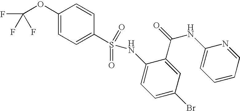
C1(OC(F)(F)F)=CC=C(S(NC2=CC=C(Br)C=C2C(=O)NC2=CC=CC=N2)(=O)=O)C=C1
